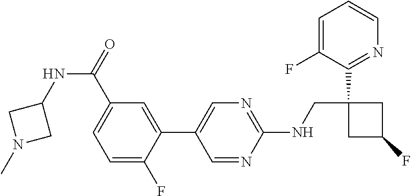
C1=NC(NCC2(C3=NC=CC=C3F)CC(F)C2)=NC=C1C1=CC(C(NC2CN(C)C2)=O)=CC=C1F
